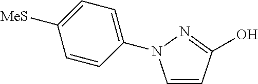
C1=CC(O)=NN1C1=CC=C([MeS])C=C1
